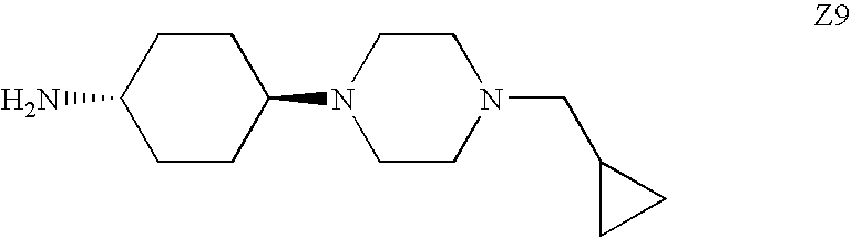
C1CC(N)CCC1N1CCN(CC2CC2)CC1
